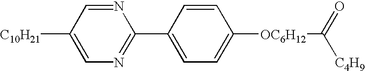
C1([C10H21])=CN=C(C2=CC=C([OC6H12]C([C4H9])=O)C=C2)N=C1
